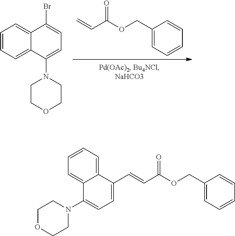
C1(COC(C=C)=O)=CC=CC=C1.C1=CC=C2C(=C1)C(Br)=CC=C2N1CCOCC1.C1(COC(C=CC2=CC=C(N3CCOCC3)C3=CC=CC=C32)=O)=CC=CC=C1
